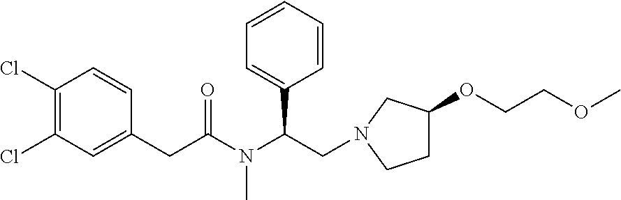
C1(Cl)=C(Cl)C=C(CC(N(C(CN2CC(OCCOC)CC2)C2=CC=CC=C2)C)=O)C=C1
